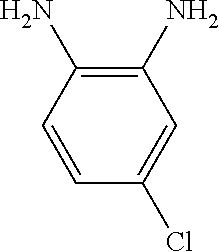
C1(N)=C(N)C=CC(Cl)=C1
